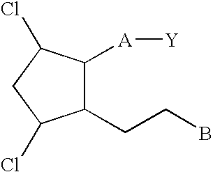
C1(CCB)C([A][Y])C(Cl)CC1Cl
